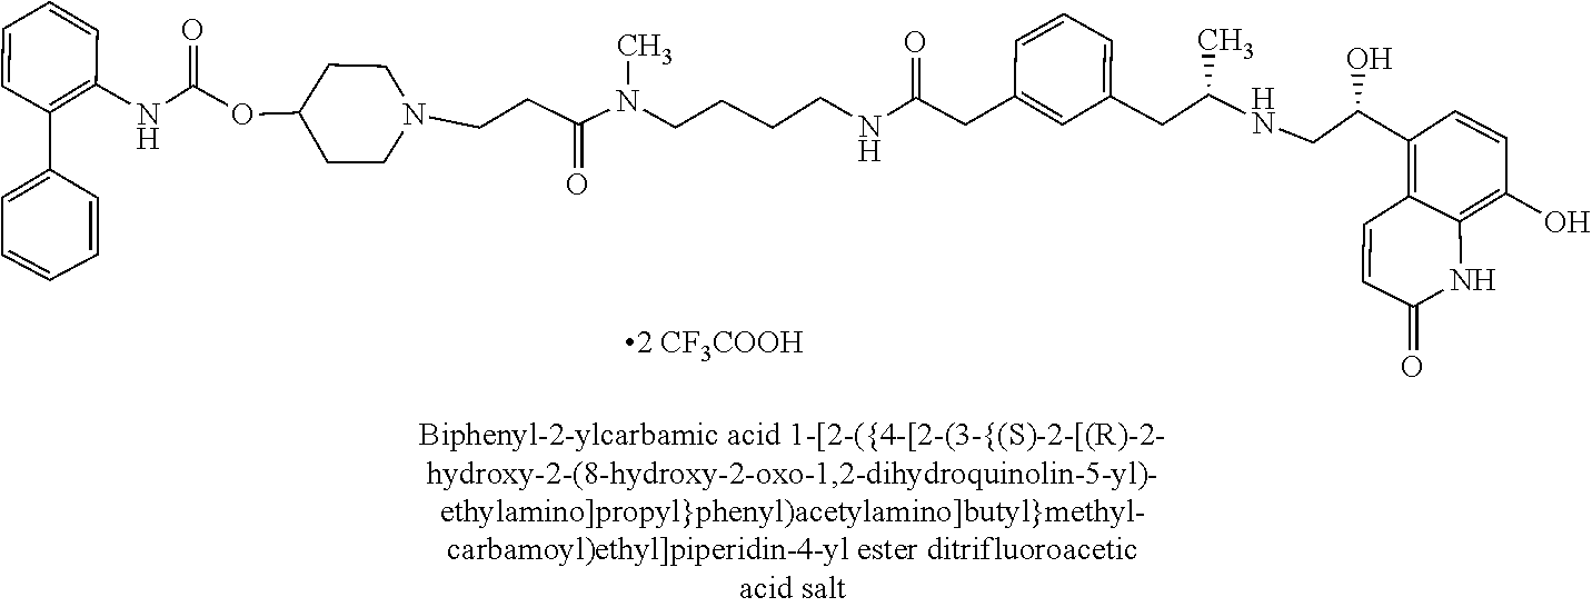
C1=C(CC(NCCCCN(C(CCN2CCC(OC(=O)NC3=C(C4=CC=CC=C4)C=CC=C3)CC2)=O)C)=O)C=CC=C1CC(NCC(C1=C2C=CC(=O)NC2=C(O)C=C1)O)C
